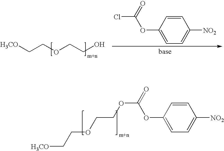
[H3CO]CCOCCO.C1=C(OC(Cl)=O)C=CC([NO2])=C1.C1=C(OC(OCCOCC[H3CO])=O)C=CC([NO2])=C1
